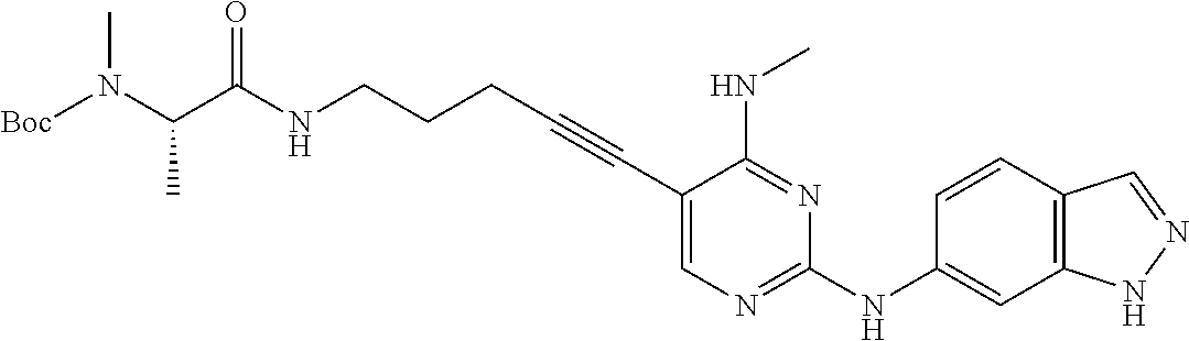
C1(C#CCCCNC(C(N([Boc])C)C)=O)=CN=C(NC2=CC3=C(C=C2)C=NN3)N=C1NC
